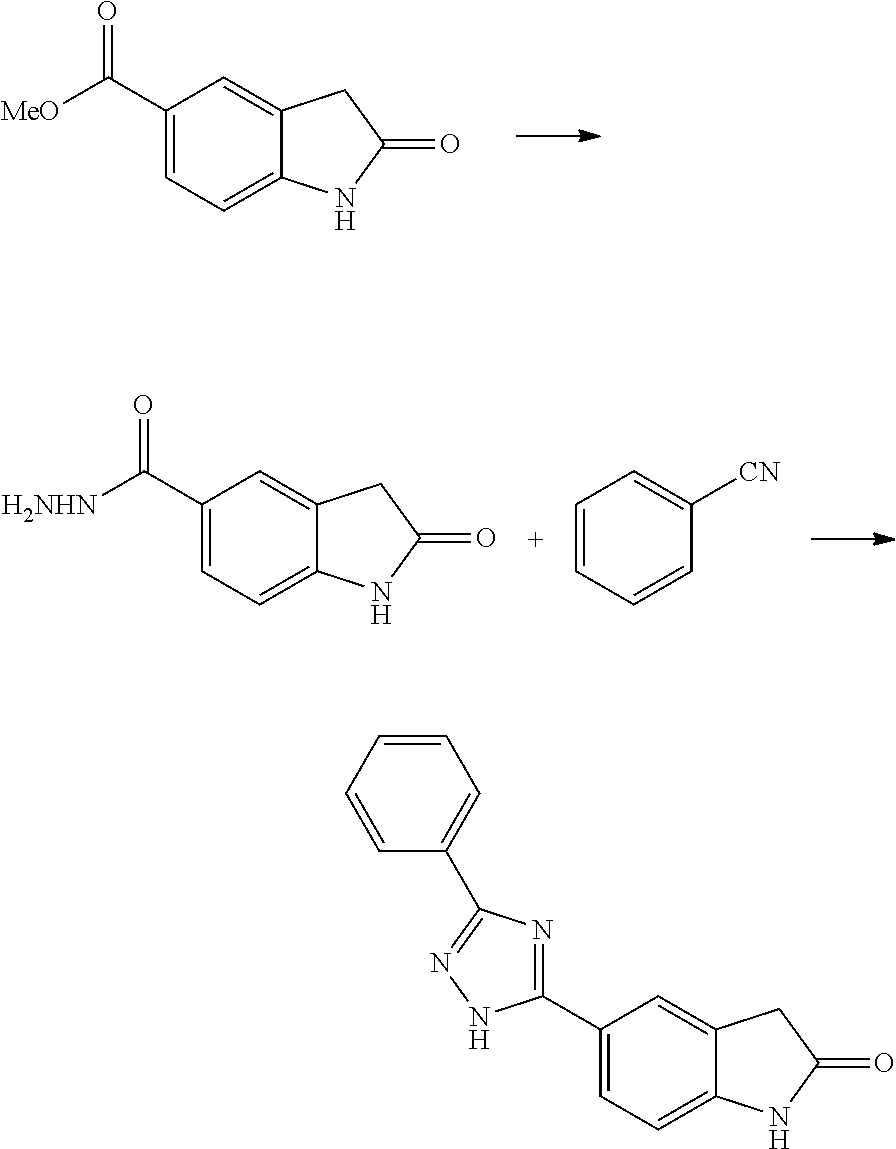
C12=CC(C3=NC(C4=CC=CC=C4)=NN3)=CC=C1NC(=O)C2.C12=CC(C([MeO])=O)=CC=C1NC(=O)C2.C12=CC(C([H2NHN])=O)=CC=C1NC(=O)C2.C1([CN])=CC=CC=C1
